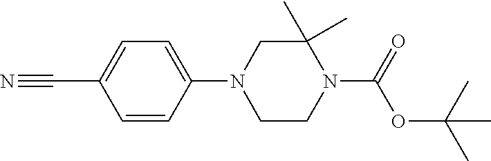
C1(C#N)=CC=C(N2CCN(C(=O)OC(C)(C)C)C(C)(C)C2)C=C1
